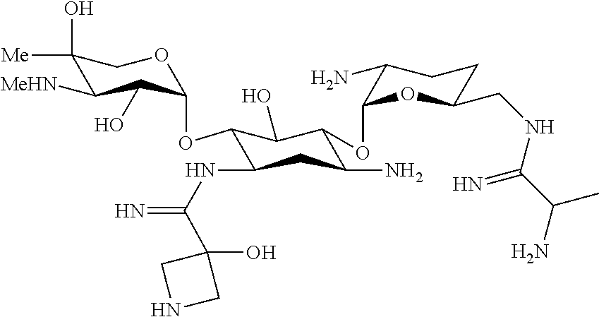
C1(O)([Me])C([MeHN])C(O)C(OC2C(NC(=N)C3(O)CNC3)CC(N)C(OC3OC(CNC(C(N)C)=N)CCC3N)C2O)OC1
